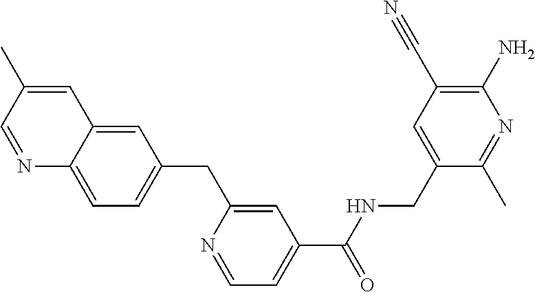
C12=CC(CC3=CC(C(NCC4=CC(C#N)=C(N)N=C4C)=O)=CC=N3)=CC=C1N=CC(C)=C2
